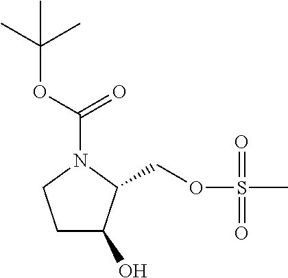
C1C(O)C(COS(=O)(=O)C)N(C(OC(C)(C)C)=O)C1
